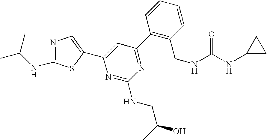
C1(C2=NC(NCC(O)C)=NC(C3=CN=C(NC(C)C)S3)=C2)=C(CNC(NC2CC2)=O)C=CC=C1
